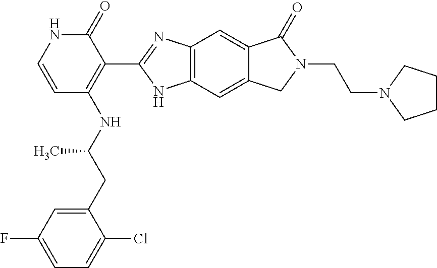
C1=C(CC(NC2=C(C3=NC4=C(N3)C=C3C(=C4)C(=O)N(CCN4CCCC4)C3)C(=O)NC=C2)C)C(Cl)=CC=C1F
